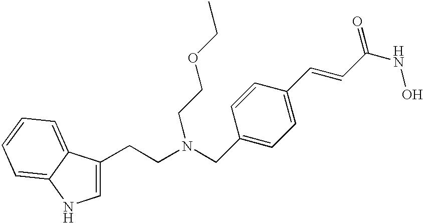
C1=C(CCN(CC2=CC=C(C=CC(NO)=O)C=C2)CCOCC)C2=CC=CC=C2N1
